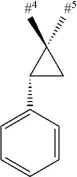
C1(C2=CC=CC=C2)CC1(C)C.[#5].[#4]
